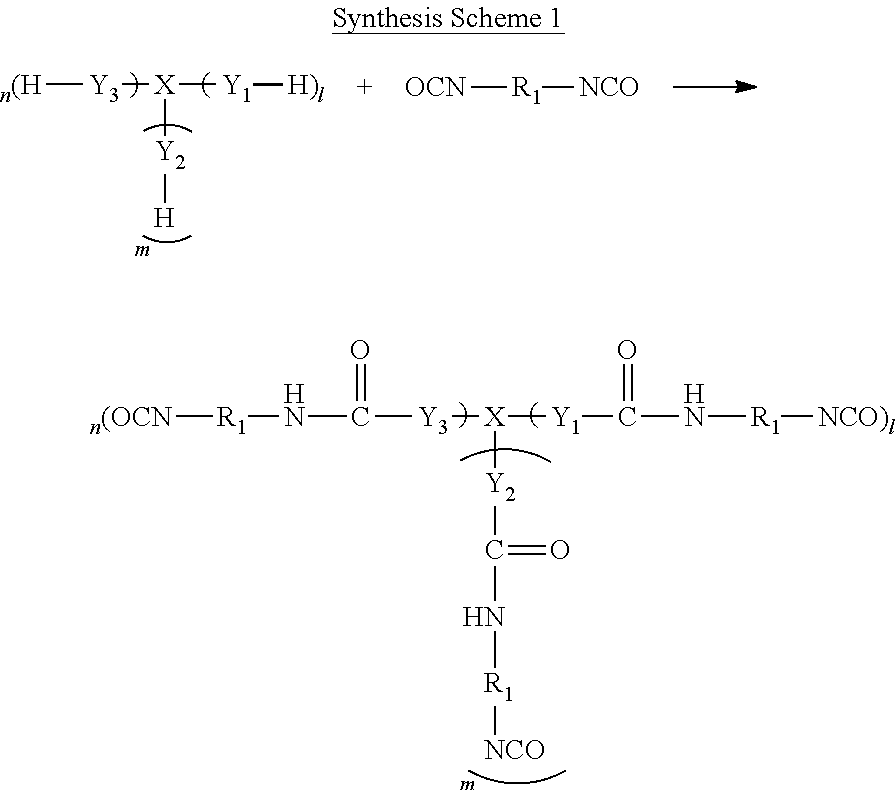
[n(H][Y3][X]([Y1][H)l])[Y2][H].[OCN][R1][NCO].[n(OCN][R1]NC(=O)[Y3][X]([Y1]C(N[R1][NCO)l])=O)[Y2]C(=O)N[R1][NCO]
